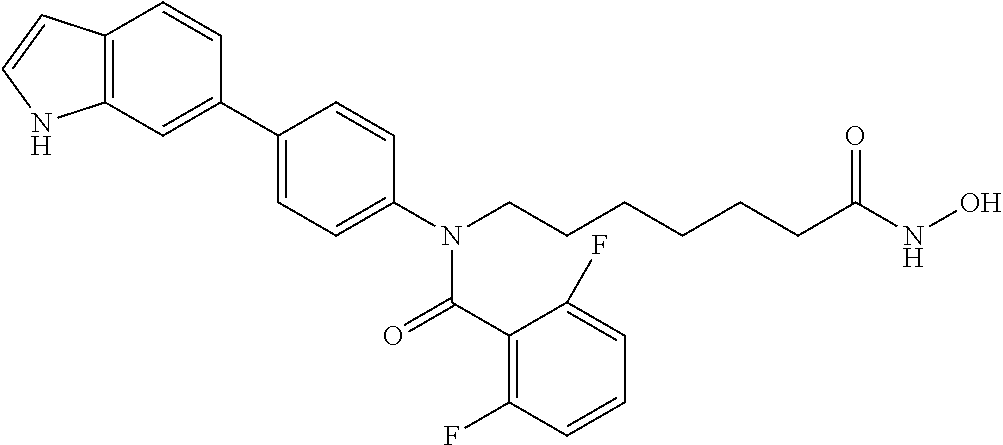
C1(C2=CC3=C(C=C2)C=CN3)=CC=C(N(CCCCCCC(NO)=O)C(=O)C2=C(F)C=CC=C2F)C=C1
